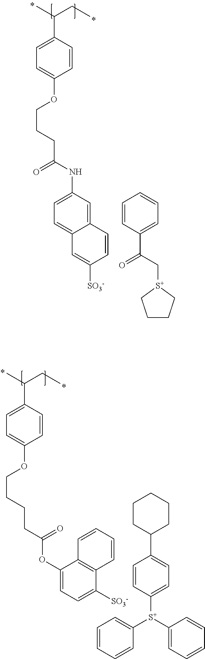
CC(CC)C1=CC=C(OCCCC(NC2=CC=C3C(=C2)C=CC([SO3-])=C3)=O)C=C1.C1=CC(C(=O)C[S+]2CCCC2)=CC=C1.CC(CC)C1=CC=C(OCCCCC(OC2=CC=C([SO3-])C3=C2C=CC=C3)=O)C=C1.C1=CC([S+](C2=CC=CC=C2)C2=CC=CC=C2)=CC=C1C1CCCCC1
